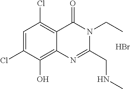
C1=C(Cl)C(O)=C2C(=C1Cl)C(=O)N(CC)C(CNC)=N2.Br
